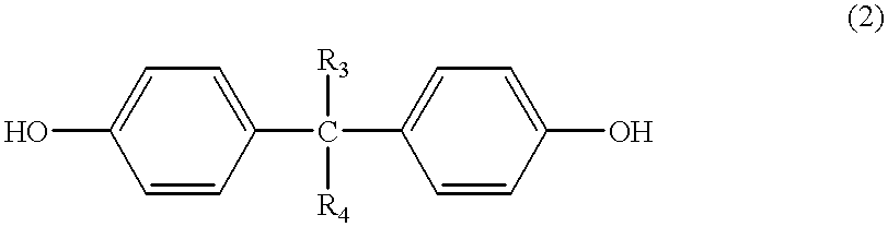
C1=C(O)C=CC(C(C2=CC=C(O)C=C2)([R3])[R4])=C1
